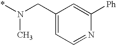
C1(CN(*)C)=CC=NC([Ph])=C1
